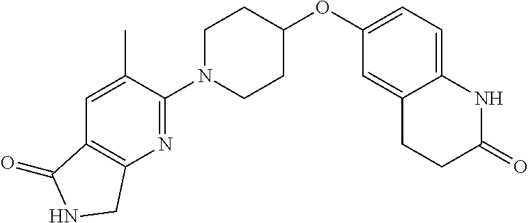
C1(N2CCC(OC3=CC=C4C(=C3)CCC(=O)N4)CC2)=NC2=C(C=C1C)C(=O)NC2
